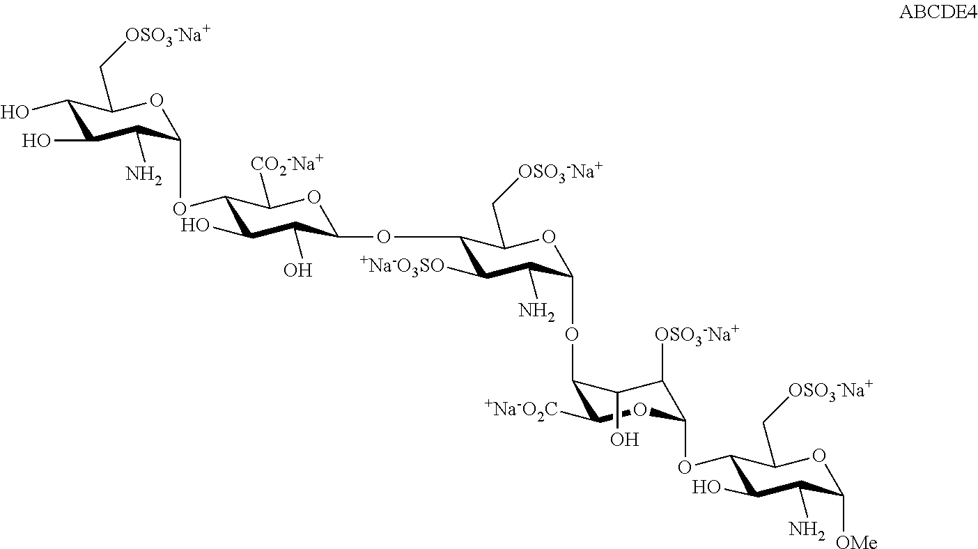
C1(O)C(O)C(N)C(OC2C(O)C(O)C(OC3C([+Na-O3SO])C(N)C(OC4C([+Na-O2C])OC(OC5C(O)C(N)C([OMe])OC5C[OSO3-Na+])C([OSO3-Na+])C4O)OC3C[OSO3-Na+])OC2[CO2-Na+])OC1C[OSO3-Na+]
